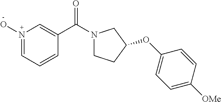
N1(O)=CC=CC(C(N2CCC(OC3=CC=C([OMe])C=C3)C2)=O)=C1
